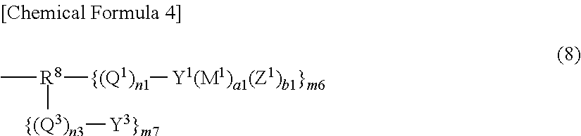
C[R8]([{(Q3)n3][Y3}m7])[{(Q1)n1][Y1(M1)a1(Z1)b1}m6]
